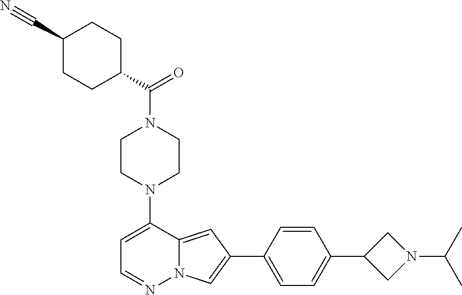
N1(C2=CC=NN3C2=CC(C2=CC=C(C4CN(C(C)C)C4)C=C2)=C3)CCN(C(=O)C2CCC(C#N)CC2)CC1
